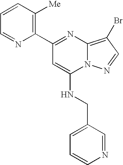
C1=CC([Me])=C(C2=NC3=C(Br)C=NN3C(NCC3=CC=CN=C3)=C2)N=C1
